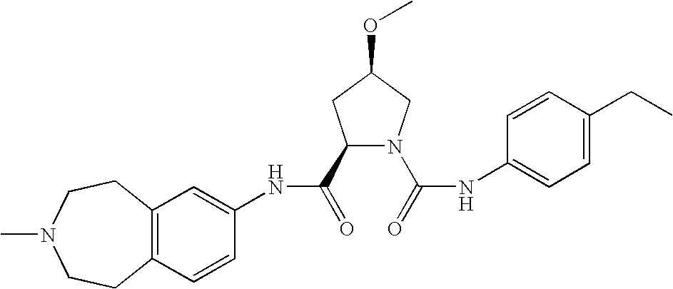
C12=C(C=CC(NC(=O)C3N(C(=O)NC4=CC=C(CC)C=C4)CC(OC)C3)=C1)CCN(C)CC2
